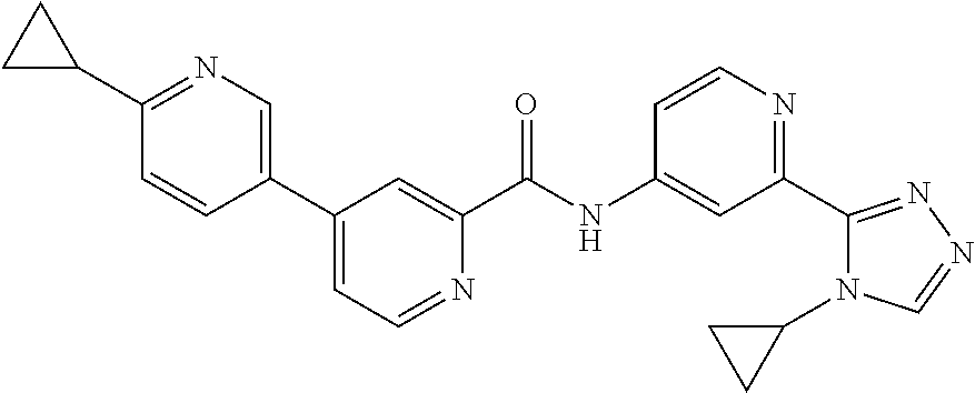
C1(C2=CC=NC(C(NC3=CC(C4=NN=CN4C4CC4)=NC=C3)=O)=C2)=CN=C(C2CC2)C=C1
